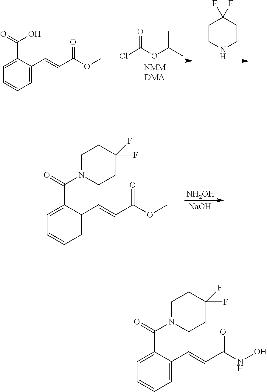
O=C(Cl)OC(C)C.C1CNCCC1(F)F.C1=C(C=CC(OC)=O)C(C(=O)O)=CC=C1.C1=C(C=CC(OC)=O)C(C(=O)N2CCC(F)(F)CC2)=CC=C1.[NH2OH].[NaOH].C1=C(C=CC(NO)=O)C(C(=O)N2CCC(F)(F)CC2)=CC=C1
